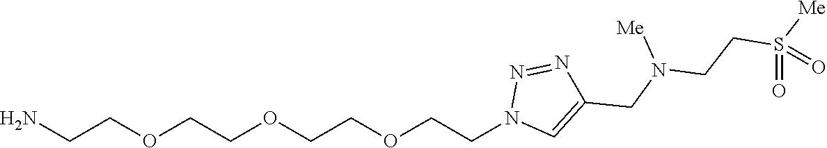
O(CCOCCN1C=C(CN(CCS([Me])(=O)=O)[Me])N=N1)CCOCCN
